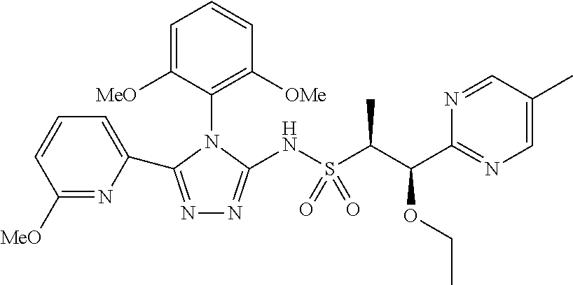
N1=C(C2=CC=CC([MeO])=N2)N(C2=C([OMe])C=CC=C2[MeO])C(NS(=O)(=O)C(C(C2=NC=C(C)C=N2)OCC)C)=N1
